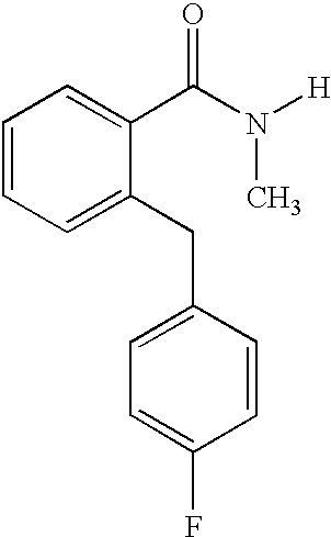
C1=CC=C(CC2=CC=C(F)C=C2)C(C(N([H])C)=O)=C1
